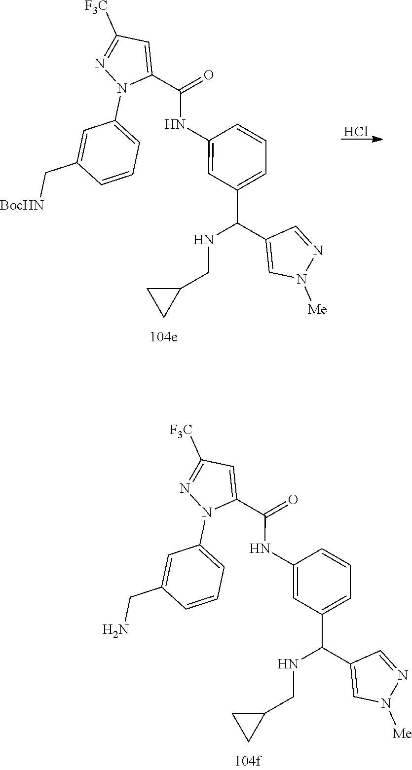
C1([F3C])=NN(C2=CC=CC(CN)=C2)C(C(=O)NC2=CC(C(C3=CN([Me])N=C3)NCC3CC3)=CC=C2)=C1.C1([F3C])=NN(C2=CC=CC(C[BocHN])=C2)C(C(=O)NC2=CC(C(C3=CN([Me])N=C3)NCC3CC3)=CC=C2)=C1.Cl
